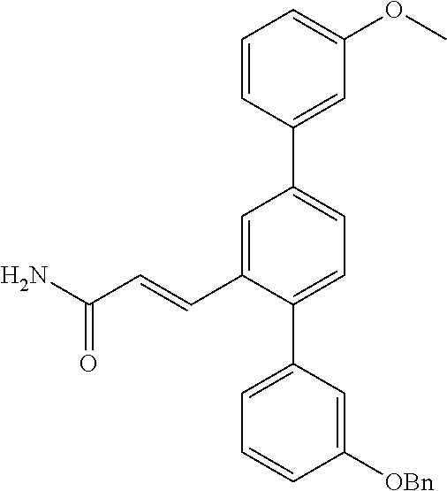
C1=CC(C2=CC=C(C3=CC=CC([OBn])=C3)C(C=CC(N)=O)=C2)=CC(OC)=C1
